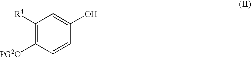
C1([R4])=C([PG2O])C=CC(O)=C1
